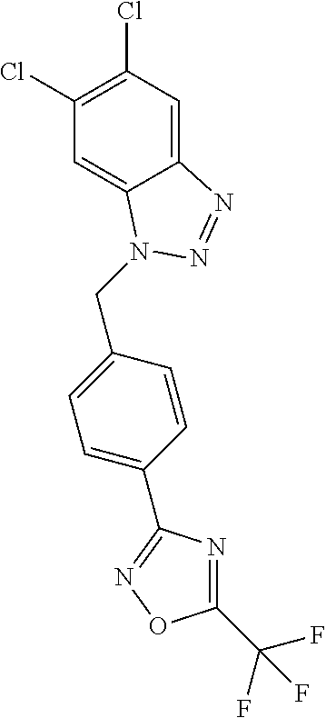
C12=CC(Cl)=C(Cl)C=C1N(CC1=CC=C(C3=NOC(C(F)(F)F)=N3)C=C1)N=N2
